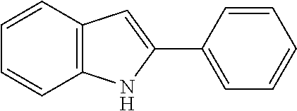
C12=C(C=CC=C1)C=C(C1=CC=CC=C1)N2
